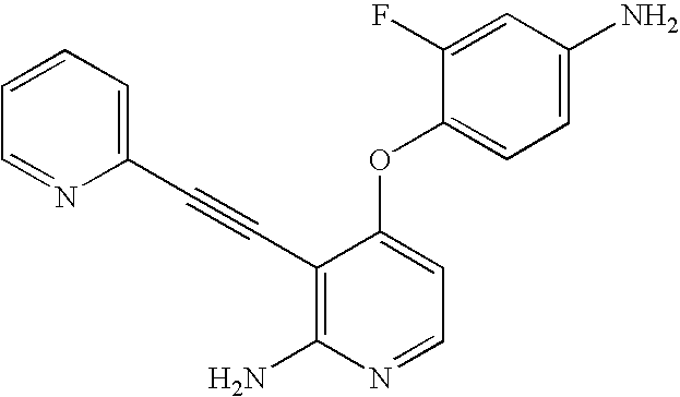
C1(F)=CC(N)=CC=C1OC1=CC=NC(N)=C1C#CC1=CC=CC=N1
